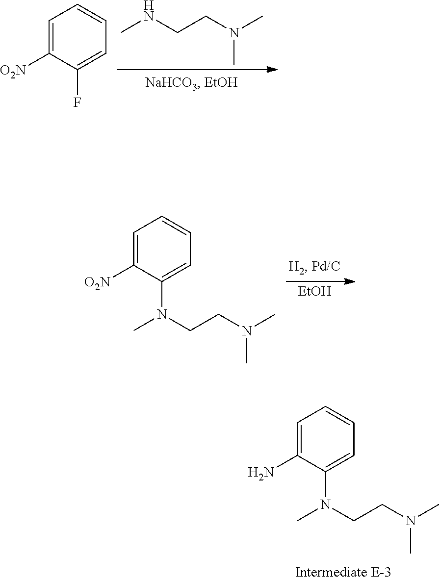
CNCCN(C)C.C1=C([O2N])C(F)=CC=C1.[EtOH].C1=C([O2N])C(N(CCN(C)C)C)=CC=C1.C1=C(N)C(N(CCN(C)C)C)=CC=C1
